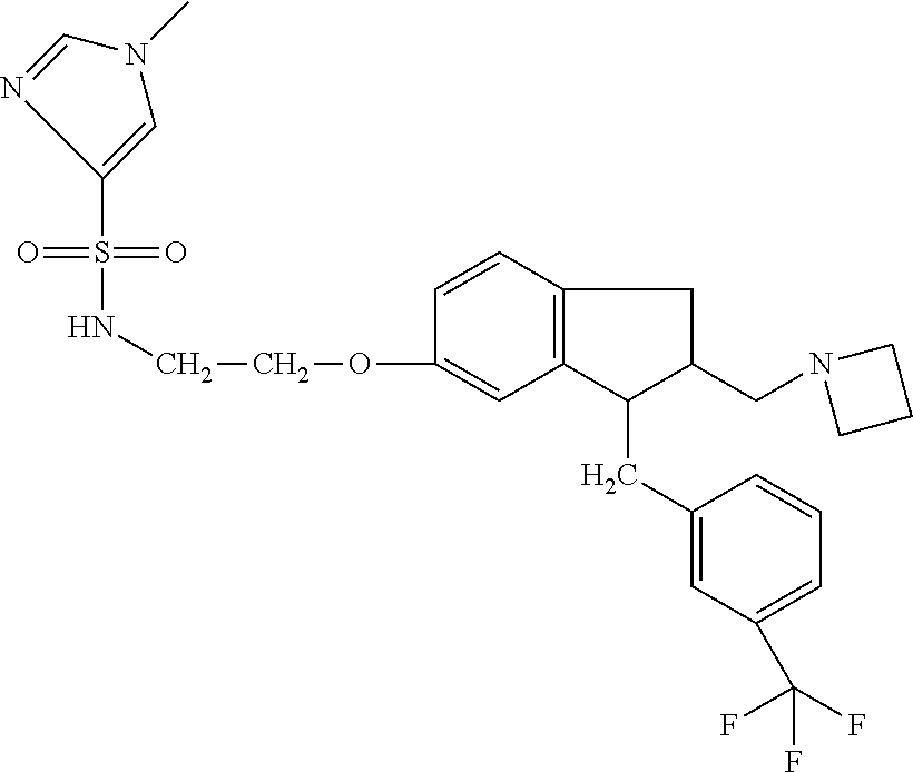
S(=O)(=O)(NCCOC1=CC2=C(C=C1)CC(CN1CCC1)C2CC1=CC(C(F)(F)F)=CC=C1)C1=CN(C)C=N1
